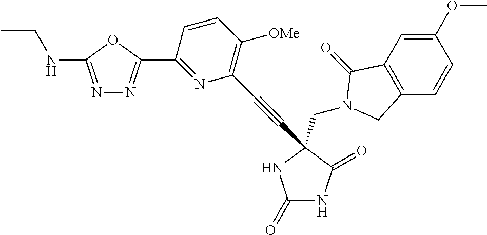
C1(=O)NC(=O)C(C#CC2=C([OMe])C=CC(C3=NN=C(NCC)O3)=N2)(CN2C(=O)C3=C(C=CC(OC)=C3)C2)N1
